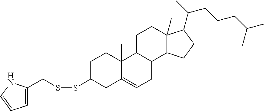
C1C(SSCC2=CC=CN2)CC2=CCC3C(C2(C)C1)CCC1(C)C3CCC1C(C)CCCC(C)C
